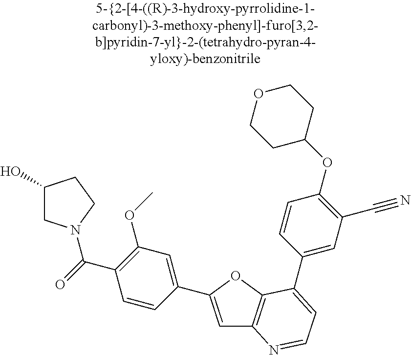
C1=C(C2=CC(OC)=C(C(=O)N3CC(O)CC3)C=C2)OC2=C1N=CC=C2C1=CC(C#N)=C(OC2CCOCC2)C=C1
